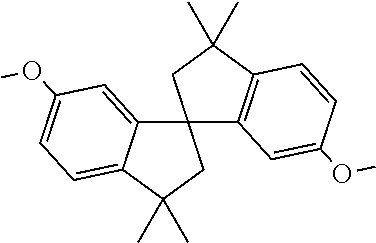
C12(C3=C(C(C)(C)C1)C=CC(OC)=C3)C1=CC(OC)=CC=C1C(C)(C)C2
